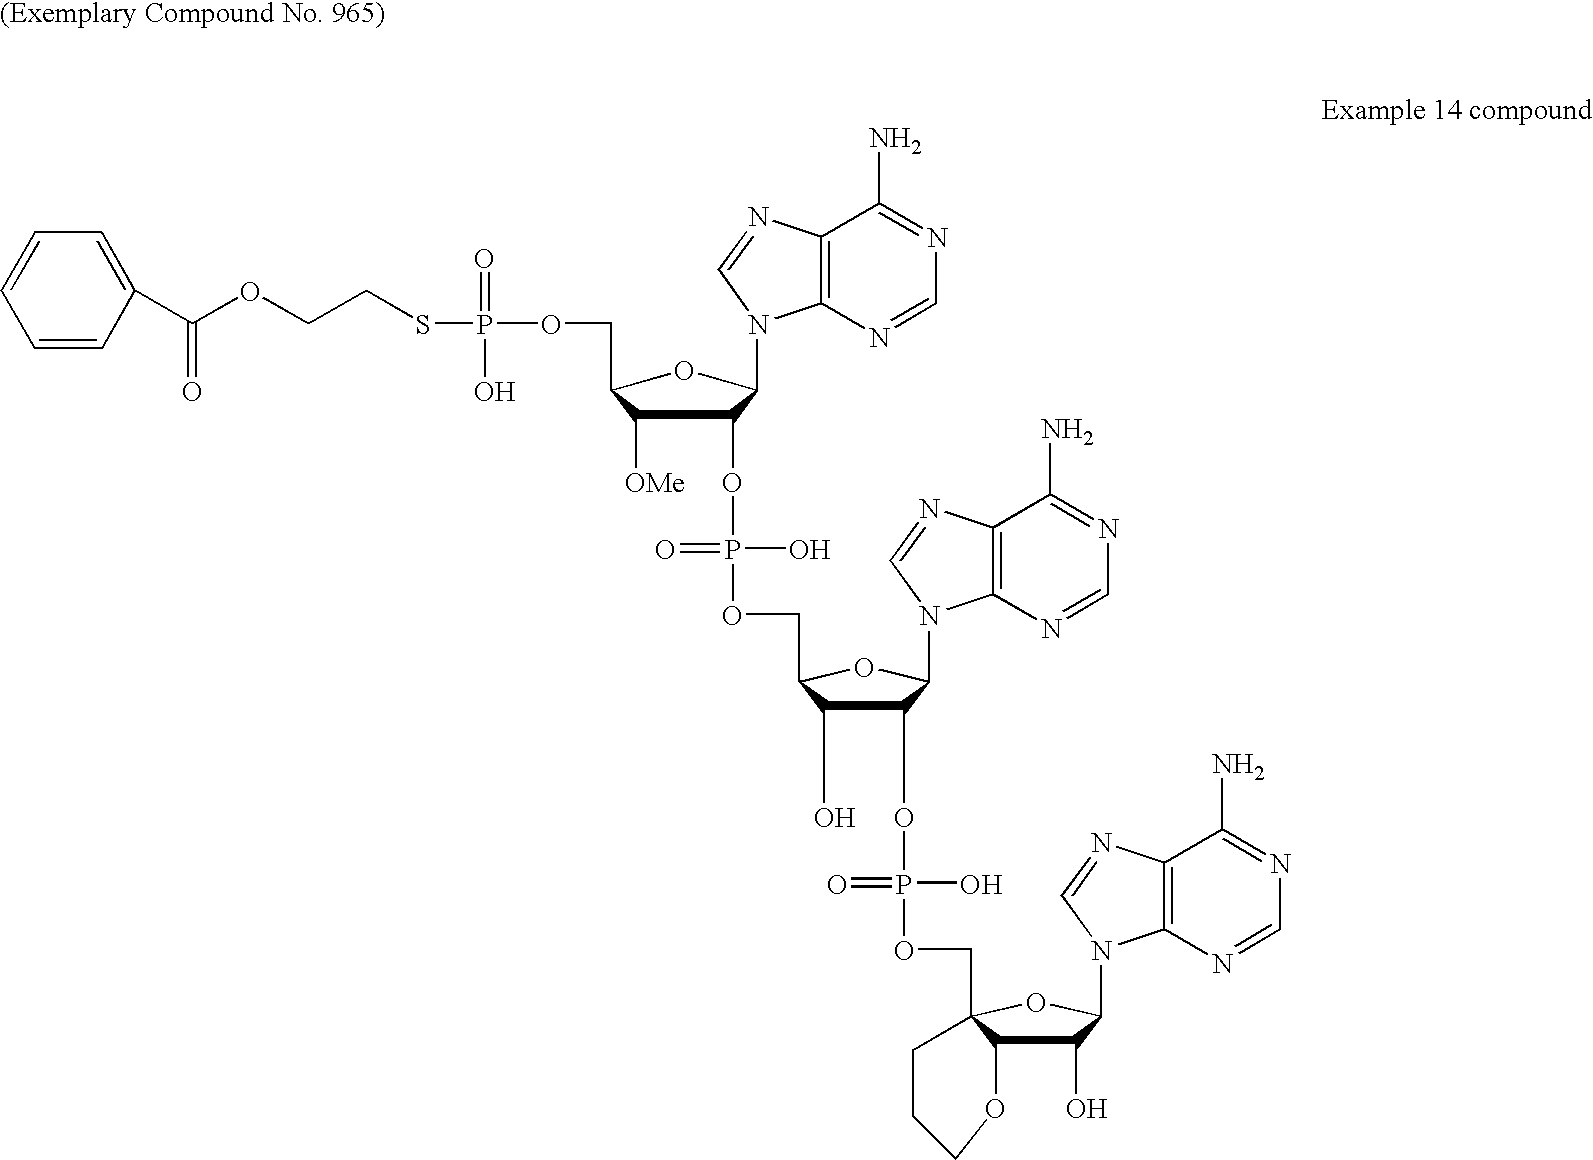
C(OCCSP(OCC1C([OMe])C(OP(OCC2C(O)C(OP(OCC34C(C(O)C(N5C6=C(C(N)=NC=N6)N=C5)O3)OCCC4)(O)=O)C(N3C4=C(C(N)=NC=N4)N=C3)O2)(O)=O)C(N2C3=C(C(N)=NC=N3)N=C2)O1)(=O)O)(=O)C1=CC=CC=C1
